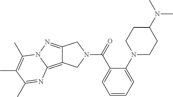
C12=NN3C(=C1CN(C(=O)C1=CC=CC=C1N1CCC(N(C)C)CC1)C2)N=C(C)C(C)=C3C
